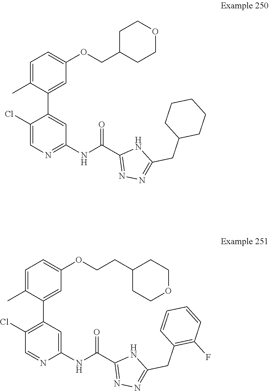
C1=C(C)C(C2=CC(NC(C3=NN=C(CC4CCCCC4)N3)=O)=NC=C2Cl)=CC(OCC2CCOCC2)=C1.C1=C(C)C(C2=C(Cl)C=NC(NC(C3=NN=C(CC4=C(F)C=CC=C4)N3)=O)=C2)=CC(OCCC2CCOCC2)=C1
